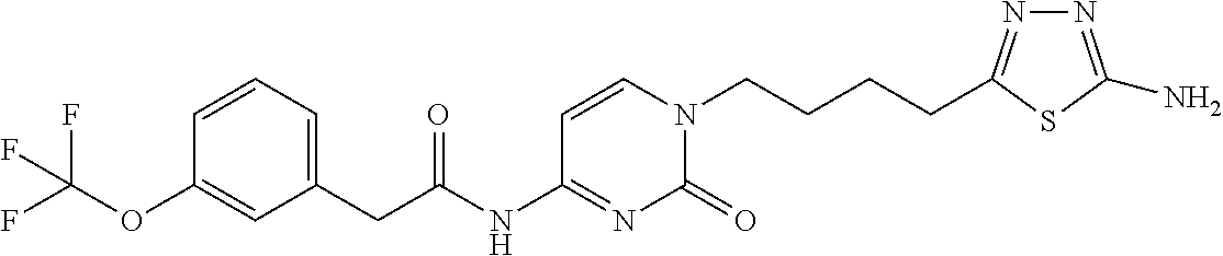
C1=CC=C(CC(=O)NC2=NC(=O)N(CCCCC3=NN=C(N)S3)C=C2)C=C1OC(F)(F)F
